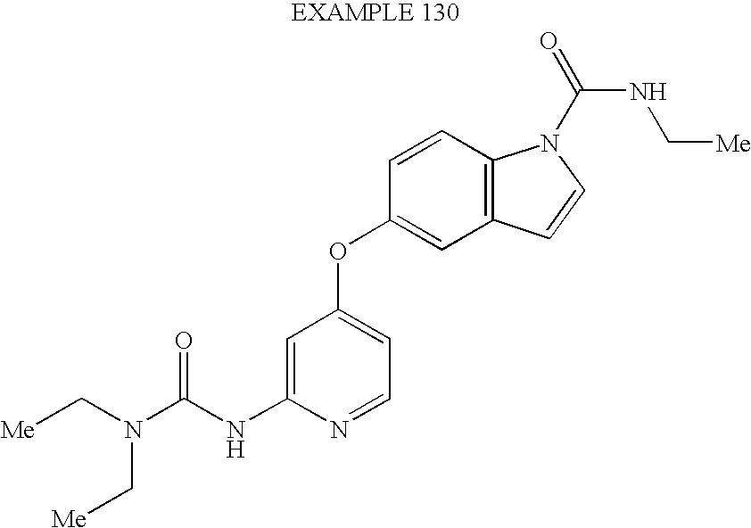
C(N(C(NC1=CC(OC2=CC3=C(C=C2)N(C(=O)NC[Me])C=C3)=CC=N1)=O)C[Me])[Me]
